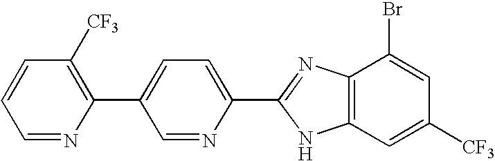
C1=NC(C2=CC=C(C3=NC4=C(C=C([CF3])C=C4Br)N3)N=C2)=C([CF3])C=C1
